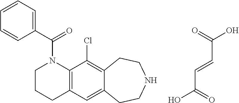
C1CCC2=C(N1C(C1=CC=CC=C1)=O)C(Cl)=C1C(=C2)CCNCC1.O=C(O)C=CC(O)=O
